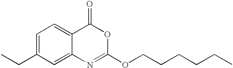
C1=C(CC)C=C2C(=C1)C(=O)OC(OCCCCCC)=N2
